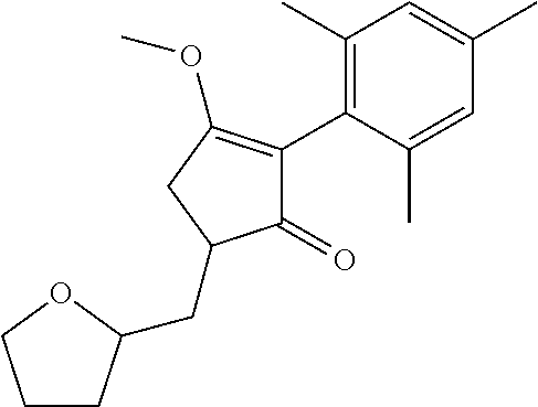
C1(=O)C(C2=C(C)C=C(C)C=C2C)=C(OC)CC1CC1CCCO1
